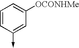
C1=CC(->C)=CC([OCONHMe])=C1
